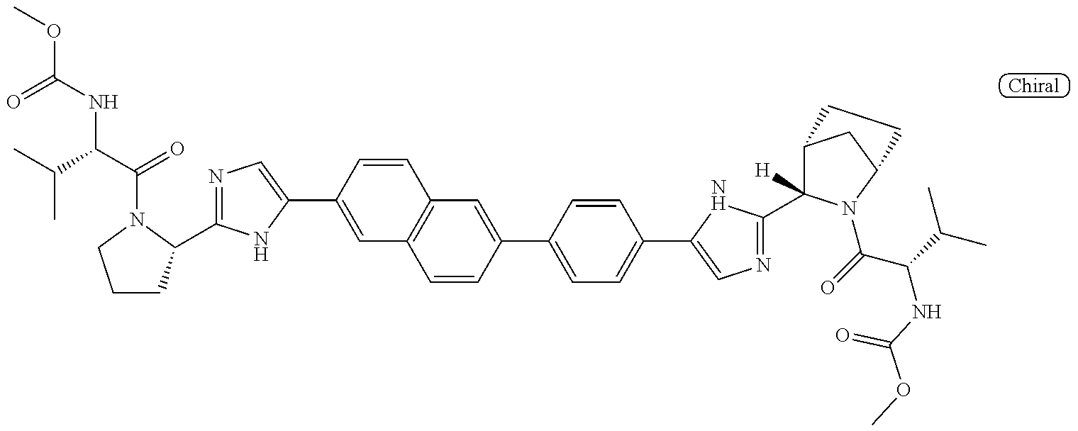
N1=C(C2CCCN2C(=O)C(NC(=O)OC)C(C)C)NC(C2=CC3=C(C=C2)C=C(C2=CC=C(C4=CN=C(C5([H])C6CC(N5C(C(NC(=O)OC)C(C)C)=O)CC6)N4)C=C2)C=C3)=C1
